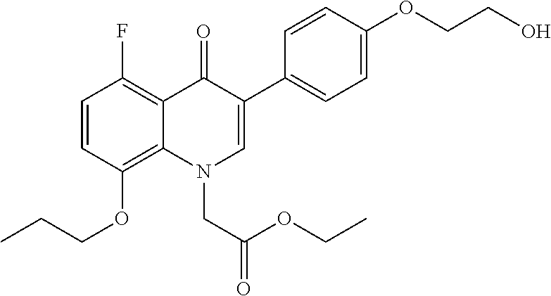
C1=CC(OCCC)=C2C(=C1F)C(=O)C(C1=CC=C(OCCO)C=C1)=CN2CC(OCC)=O
